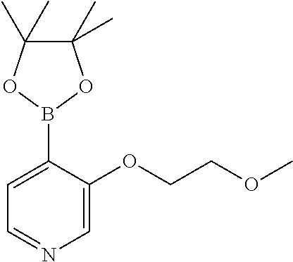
C(COC1=CN=CC=C1B1OC(C)(C)C(C)(C)O1)OC
